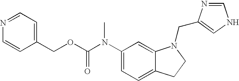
C1(N(C(OCC2=CC=NC=C2)=O)C)=CC=C2C(=C1)N(CC1=CNC=N1)CC2
